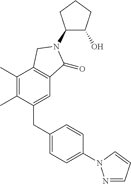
C1(N2C(=O)C3=C(C(C)=C(C)C(CC4=CC=C(N5N=CC=C5)C=C4)=C3)C2)C(O)CCC1
